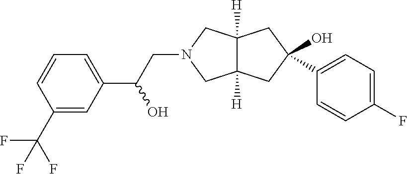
C12([H])C([H])(CC(O)(C3=CC=C(F)C=C3)C1)CN(CC(C1=CC=CC(C(F)(F)F)=C1)O)C2
